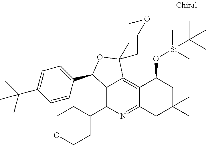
C12=C(C3CCOCC3)N=C3C(=C1C1(OC2C2=CC=C(C(C)(C)C)C=C2)CCOCC1)C(O[Si](C)(C)C(C)(C)C)CC(C)(C)C3
